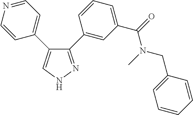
C1(C2=CC(C(N(C)CC3=CC=CC=C3)=O)=CC=C2)=NNC=C1C1=CC=NC=C1
